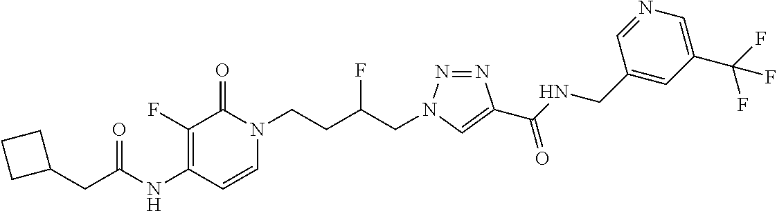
N(C1=C(F)C(=O)N(CCC(CN2N=NC(C(NCC3=CC(C(F)(F)F)=CN=C3)=O)=C2)F)C=C1)C(=O)CC1CCC1
